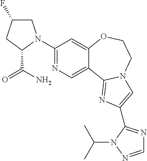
C1(N2CC(F)CC2C(N)=O)=NC=C2C(=C1)OCCN1C2=NC(C2=NC=NN2C(C)C)=C1
